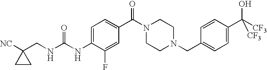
C1(CNC(NC2=CC=C(C(=O)N3CCN(CC4=CC=C(C(O)([CF3])[CF3])C=C4)CC3)C=C2F)=O)([NC])CC1
